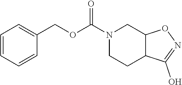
C1CC2C(CN1C(OCC1=CC=CC=C1)=O)ON=C2O
